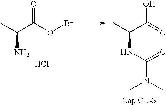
C(NC(=O)N(C)C)(C)C(=O)O.CC(C(O[Bn])=O)N.Cl
